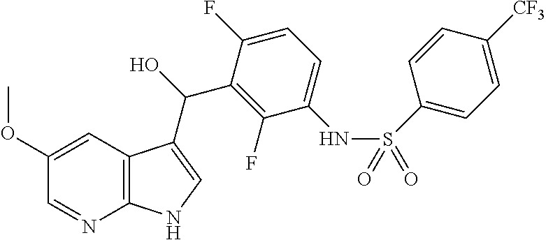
C1(OC)=CC2=C(N=C1)NC=C2C(O)C1=C(F)C(NS(C2=CC=C([CF3])C=C2)(=O)=O)=CC=C1F
